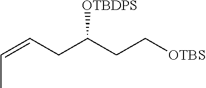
C(=CCC(CC[OTBS])[OTBDPS])C
